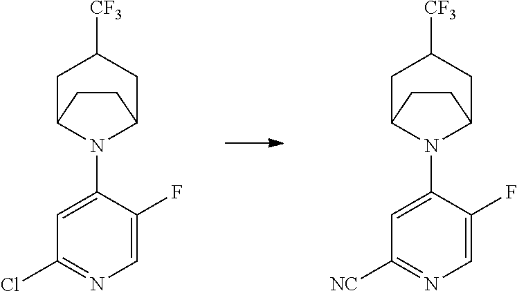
C1C2N(C3=CC([NC])=NC=C3F)C(CC1[CF3])CC2.C1C2N(C3=CC(Cl)=NC=C3F)C(CC1[CF3])CC2
